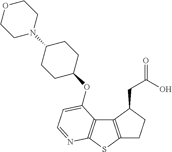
C1C2=C(C(CC(=O)O)C1)C1=C(S2)N=CC=C1OC1CCC(N2CCOCC2)CC1
